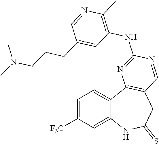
C1=C([F3C])C=C2C(=C1)C1=C(CC(=S)N2)C=NC(NC2=C(C)N=CC(CCCN(C)C)=C2)=N1
